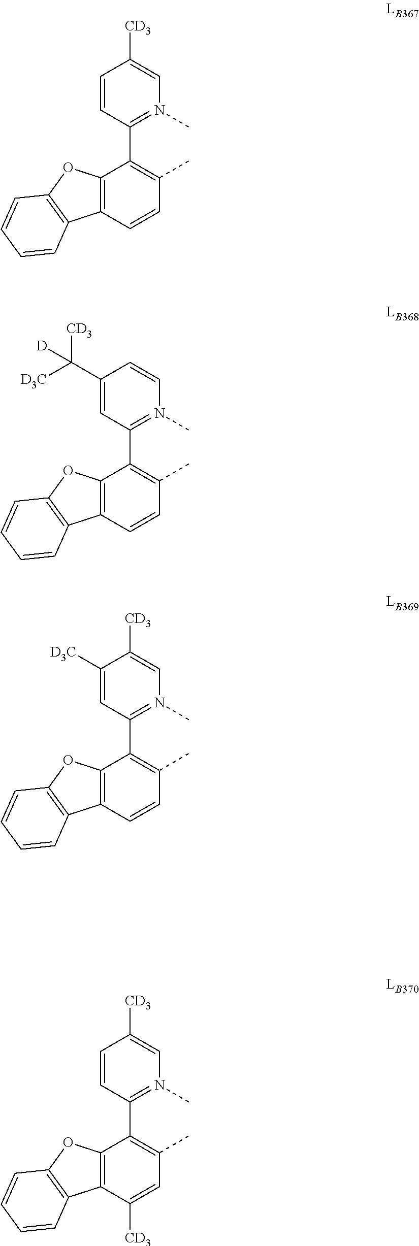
C1=CC(C2=C(C)C=CC3=C2OC2=C3C=CC=C2)=N(C)C=C1[CD3].C1(C([D3C])([CD3])[D])=CC(C2=C(C)C=CC3=C2OC2=C3C=CC=C2)=N(C)C=C1.C1([D3C])=CC(C2=C(C)C=CC3=C2OC2=C3C=CC=C2)=N(C)C=C1[CD3].C1=CC(C2=C(C)C=C([CD3])C3=C2OC2=C3C=CC=C2)=N(C)C=C1[CD3]
